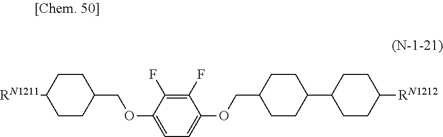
C1(F)=C(F)C(OCC2CCC([RN1211])CC2)=CC=C1OCC1CCC(C2CCC([RN1212])CC2)CC1
